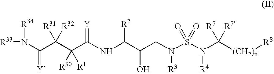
[R33]N(C(C(C(C(NC(C(CN(S(N(C([(CH2)n][R8])([R7])[R7])[R4])(=O)=O)[R3])O)[R2])=[Y])([R30])[R1])([R31])[R32])=[Y])[R34]
